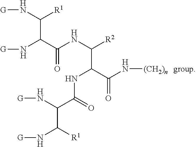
N(C(C(N[G])[R1])C(NC([R2])C(C(N[(CH2)n])=O)NC(C(N[G])C([R1])N[G])=O)=O)[G]
